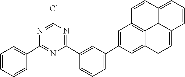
C1(C2=NC(Cl)=NC(C3=CC=CC=C3)=N2)=CC(C2=CC3=C4C5C(=CC=CC5=CCC4=C2)C=C3)=CC=C1
